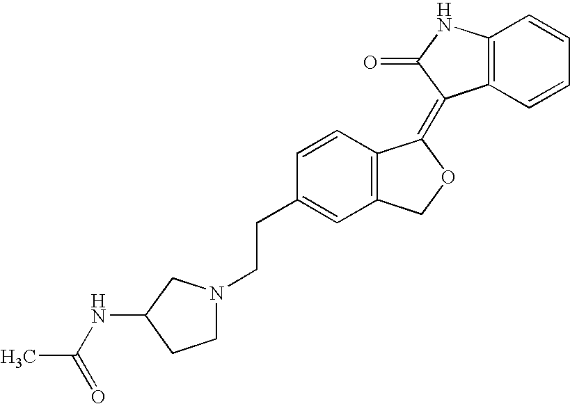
C12=C(C=CC=C1)C(=C1C3=C(CO1)C=C(CCN1CCC(NC(C)=O)C1)C=C3)C(=O)N2
